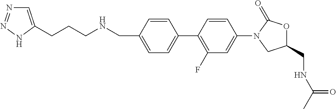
C1=C(CNCCCC2=CN=NN2)C=CC(C2=C(F)C=C(N3CC(CNC(=O)C)OC3=O)C=C2)=C1
